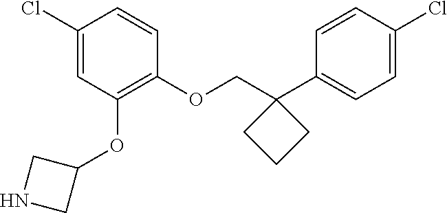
C1(Cl)=CC(OC2CNC2)=C(OCC2(C3=CC=C(Cl)C=C3)CCC2)C=C1
